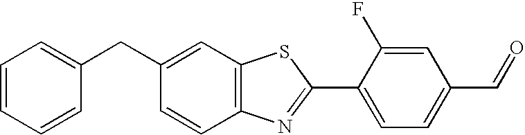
C1=CC=CC(CC2=CC3=C(C=C2)N=C(C2=CC=C(C=O)C=C2F)S3)=C1
